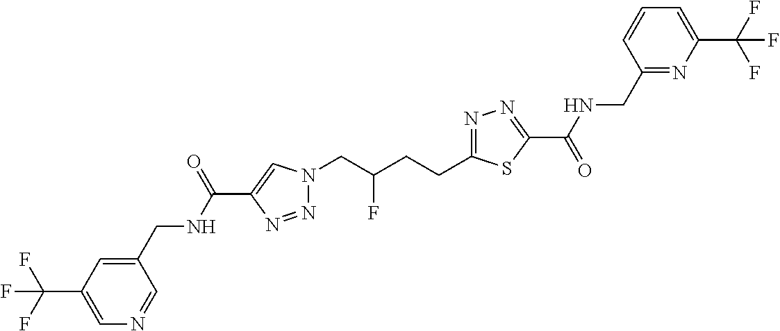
C1(C(NCC2=CC(C(F)(F)F)=CN=C2)=O)=CN(CC(CCC2=NN=C(C(=O)NCC3=NC(C(F)(F)F)=CC=C3)S2)F)N=N1
